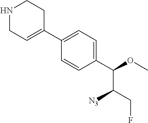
N1CC=C(C2=CC=C(C(C(CF)[N3])OC)C=C2)CC1
